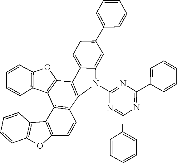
C1=CC=CC(C2=CC=C3C(=C2)N(C2=NC(C4=CC=CC=C4)=NC(C4=CC=CC=C4)=N2)C2=C3C3=C(C4=C(O3)C=CC=C4)C3=C2C=CC2=C3C3=C(O2)C=CC=C3)=C1
